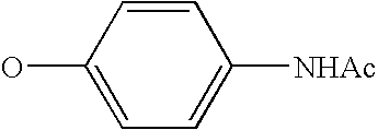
C1(O)=CC=C([NHAc])C=C1
